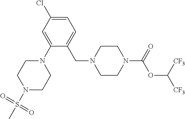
C1=C(Cl)C=C(N2CCN(S(C)(=O)=O)CC2)C(CN2CCN(C(=O)OC([CF3])[CF3])CC2)=C1
